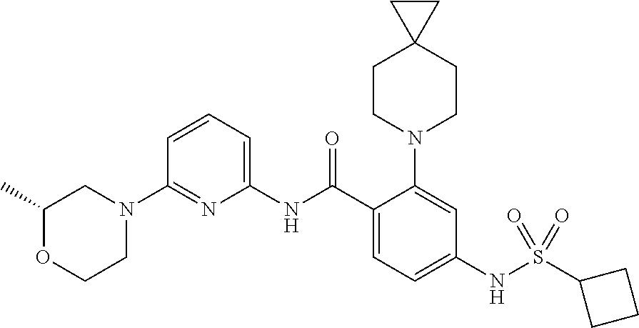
N1(C2=NC(NC(C3=CC=C(NS(C4CCC4)(=O)=O)C=C3N3CCC4(CC3)CC4)=O)=CC=C2)CC(C)OCC1
